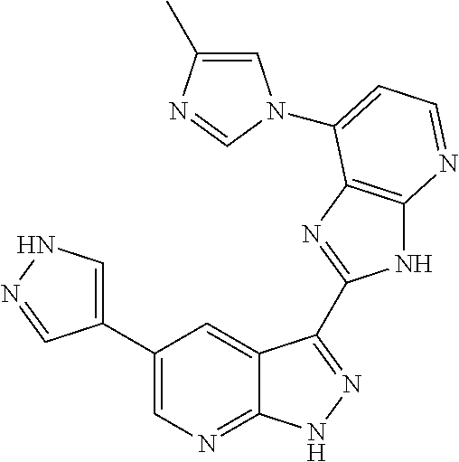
C1(C2=CNN=C2)=CN=C2C(=C1)C(C1=NC3=C(N1)N=CC=C3N1C=C(C)N=C1)=NN2
